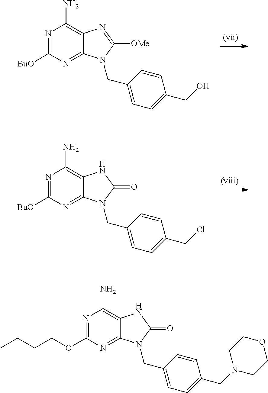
C1([BuO])=NC(N)=C2C(=N1)N(CC1=CC=C(CO)C=C1)C([OMe])=N2.C1([BuO])=NC(N)=C2C(=N1)N(CC1=CC=C(CCl)C=C1)C(=O)N2.C1(OCCCC)=NC(N)=C2C(=N1)N(CC1=CC=C(CN3CCOCC3)C=C1)C(=O)N2
